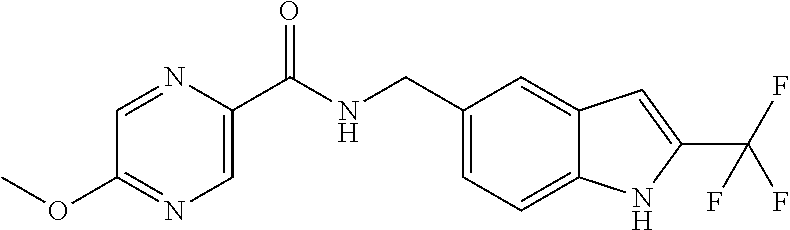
C1(CNC(C2=CN=C(OC)C=N2)=O)=CC=C2C(=C1)C=C(C(F)(F)F)N2
